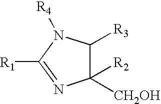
C1([R2])([CH2OH])C([R3])N([R4])C([R1])=N1
